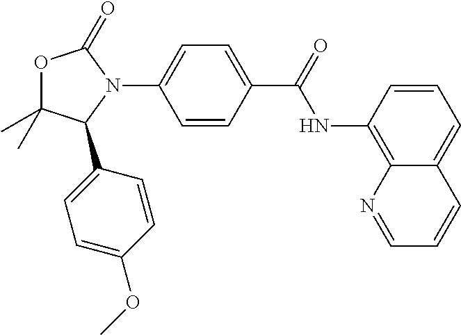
O1C(C)(C)C(C2=CC=C(OC)C=C2)N(C2=CC=C(C(=O)NC3=C4C(=CC=C3)C=CC=N4)C=C2)C1=O
